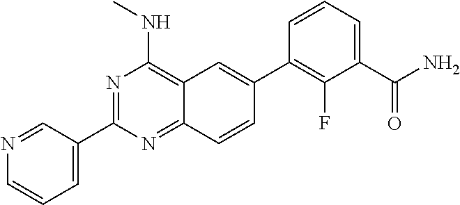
C1=NC=CC=C1C1=NC(NC)=C2C(=N1)C=CC(C1=C(F)C(C(N)=O)=CC=C1)=C2
